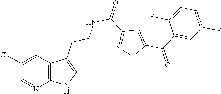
C12=C(C=C(Cl)C=N1)C(CCNC(C1=NOC(C(C3=CC(F)=CC=C3F)=O)=C1)=O)=CN2
